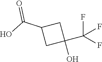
C1(C(O)=O)CC(C(F)(F)F)(O)C1
